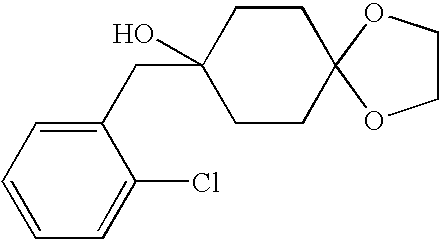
C1(CC2(O)CCC3(CC2)OCCO3)=CC=CC=C1Cl
